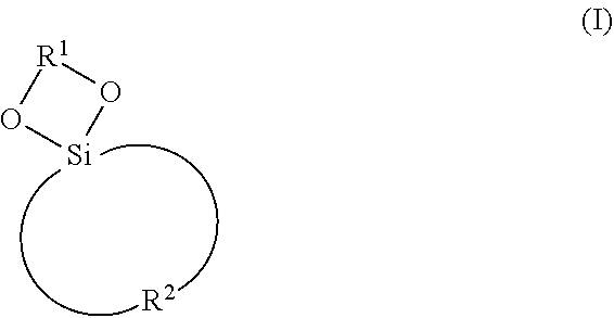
[R1]1O[Si]O1.[R2]
